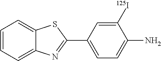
C1=CC=C2C(=C1)SC(C1=CC=C(N)C([125I])=C1)=N2
